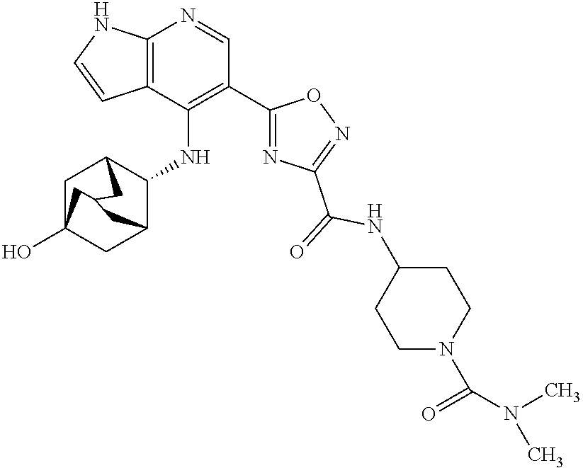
C12=C(C(NC3C4CC5(O)CC3CC(C5)C4)=C(C3=NC(C(=O)NC4CCN(C(=O)N(C)C)CC4)=NO3)C=N1)C=CN2
